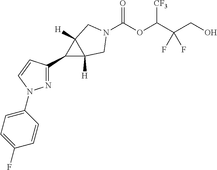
C(OC(C(CO)(F)F)[CF3])(=O)N1CC2([H])C(C3=NN(C4=CC=C(F)C=C4)C=C3)C2([H])C1
